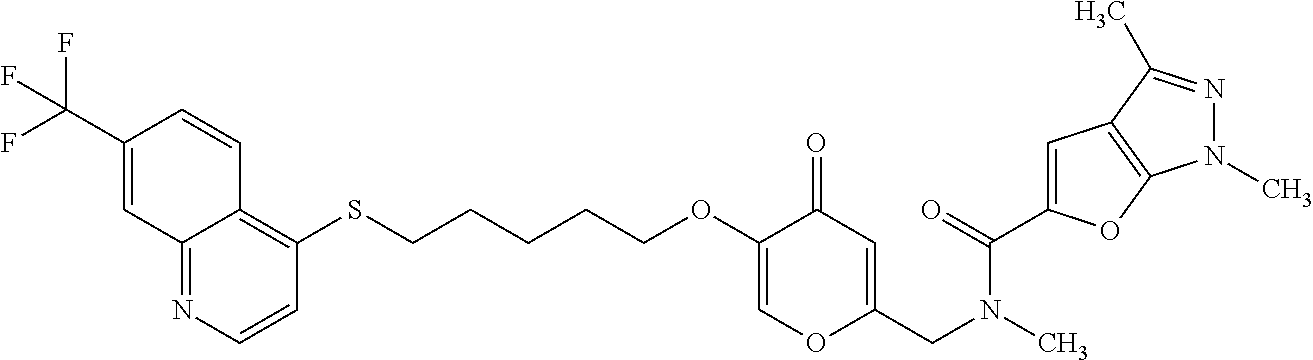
C12=NC=CC(SCCCCCOC3=COC(CN(C)C(=O)C4=CC5=C(O4)N(C)N=C5C)=CC3=O)=C1C=CC(C(F)(F)F)=C2
